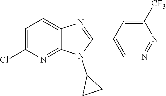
C1=C(Cl)N=C2C(=C1)N=C(C1=CN=NC([CF3])=C1)N2C1CC1
